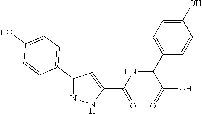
O=C(NC(C(=O)O)C1=CC=C(O)C=C1)C1=CC(C2=CC=C(O)C=C2)=NN1
